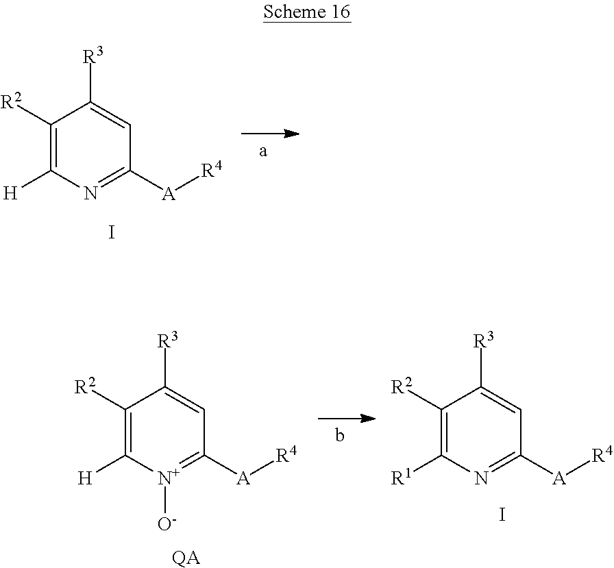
C1([R2])=C([H])N=C([A][R4])C=C1[R3].I.C1([R2])=C([H])[N+]([O-])=C([A][R4])C=C1[R3].[QA].C1([R2])=C([R1])N=C([A][R4])C=C1[R3].I
